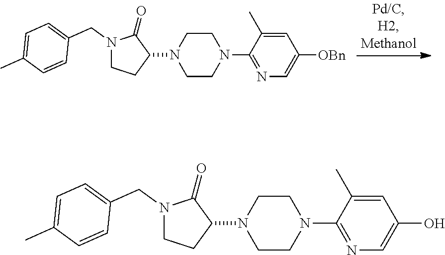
N1(CC2=CC=C(C)C=C2)CCC(N2CCN(C3=NC=C([OBn])C=C3C)CC2)C1=O.N1(CC2=CC=C(C)C=C2)CCC(N2CCN(C3=NC=C(O)C=C3C)CC2)C1=O
